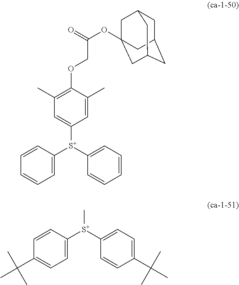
C[S+](C1=CC=C(C(C)(C)C)C=C1)C1=CC=C(C(C)(C)C)C=C1.C1([S+](C2=CC=CC=C2)C2=CC=CC=C2)=CC(C)=C(OCC(=O)OC23CC4CC(CC(C2)C4)C3)C(C)=C1
